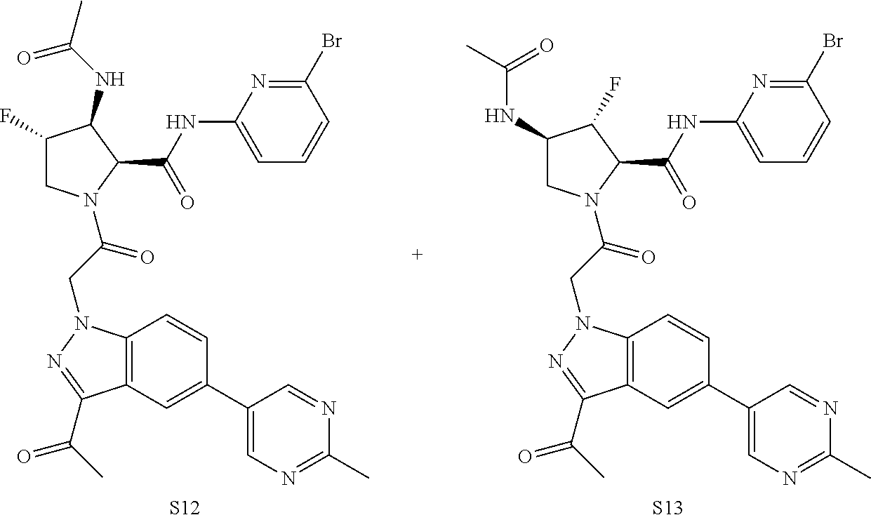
[S12].C12=C(C=C(C3=CN=C(C)N=C3)C=C1)C(C(C)=O)=NN2CC(=O)N1CC(F)C(NC(C)=O)C1C(NC1=CC=CC(Br)=N1)=O.[S13].C12=C(C=C(C3=CN=C(C)N=C3)C=C1)C(C(C)=O)=NN2CC(=O)N1CC(NC(C)=O)C(F)C1C(NC1=CC=CC(Br)=N1)=O
